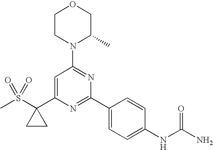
C1CN(C2=NC(C3=CC=C(NC(N)=O)C=C3)=NC(C3(S(C)(=O)=O)CC3)=C2)C(C)CO1
